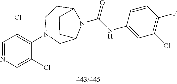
C1=NC=C(Cl)C(N2CC3N(C(NC4=CC(Cl)=C(F)C=C4)=O)C(CC2)CC3)=C1Cl
